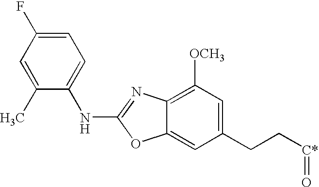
C1(C)=CC(F)=CC=C1NC1=NC2=C([OCH3])C=C(CC[C*]=O)C=C2O1
